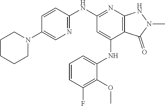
N(C1=NC2=C(C(NC3=CC=CC(F)=C3OC)=C1)C(=O)N(C)N2)C1=NC=C(N2CCCCC2)C=C1
